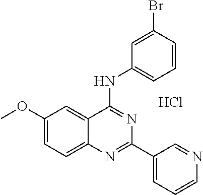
Cl.C1(OC)=CC=C2C(=C1)C(NC1=CC=CC(Br)=C1)=NC(C1=CC=CN=C1)=N2
